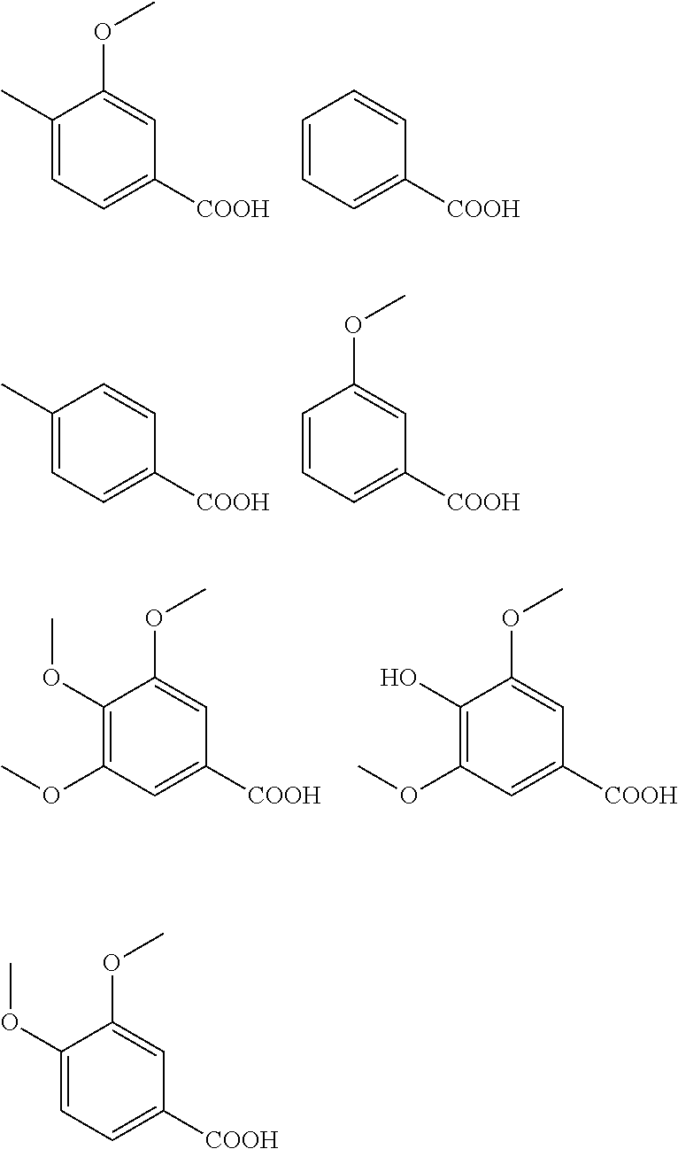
C1(C)=CC=C([COOH])C=C1OC.C1=CC=C([COOH])C=C1.C1(C)=CC=C([COOH])C=C1.C1=CC=C([COOH])C=C1OC.C1(OC)=C(OC)C=C([COOH])C=C1OC.C1(O)=C(OC)C=C([COOH])C=C1OC.C1(OC)=CC=C([COOH])C=C1OC
